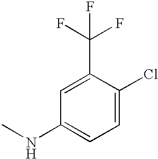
C1(C(F)(F)F)=CC(NC)=CC=C1Cl
